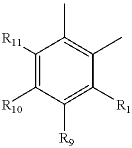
C1([R11])=C([R10])C([R9])=C([R1])C(C)=C1C
